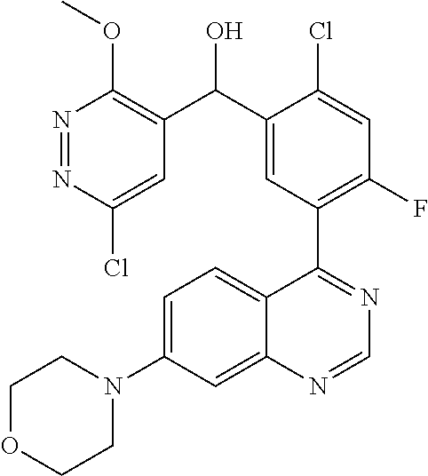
N1=NC(Cl)=CC(C(C2=CC(C3=NC=NC4=CC(N5CCOCC5)=CC=C34)=C(F)C=C2Cl)O)=C1OC
